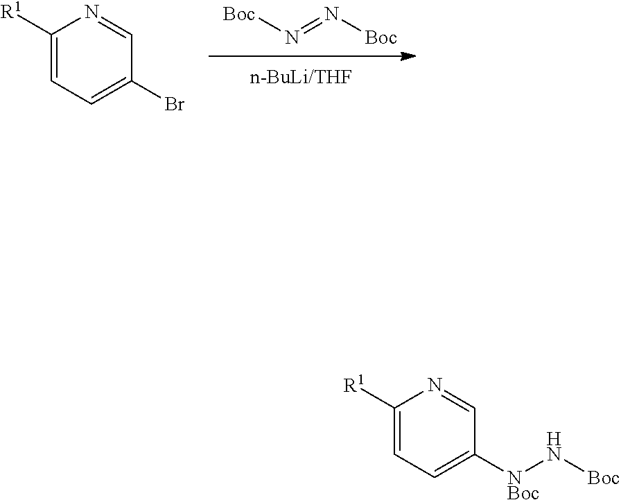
[Boc]N=N[Boc].C1([R1])=CC=C(Br)C=N1.C1([R1])=CC=C([NBoc]N[Boc])C=N1
